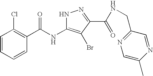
C1=CC=CC(C(NC2=C(Br)C(C(=O)NCC3=NC=C(C)N=C3)=NN2)=O)=C1Cl
